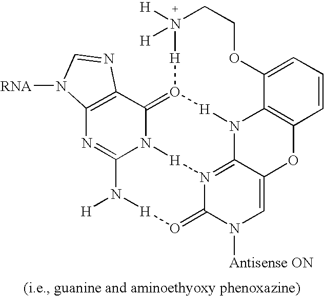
C1=C2C3=C(C=C1)OC1=CN([Antisense ON])C4=O[H]N([H])C5=NC6=C(C7=O([H]N([H])([H])CCO2)[H]N3C1=N4[H]N75)N=CN6[RNA]
